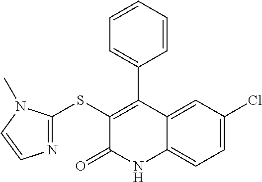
C1(SC2=NC=CN2C)=C(C2=CC=CC=C2)C2=CC(Cl)=CC=C2NC1=O
